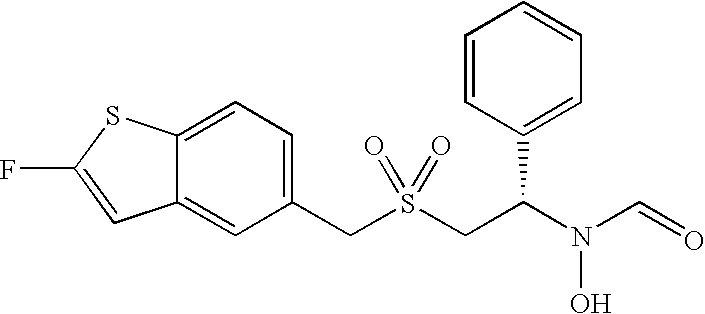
C(S(CC(N(C=O)O)C1=CC=CC=C1)(=O)=O)C1=CC=C2C(=C1)C=C(F)S2
